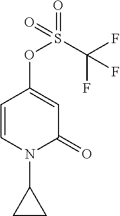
C(F)(S(OC1=CC(=O)N(C2CC2)C=C1)(=O)=O)(F)F
